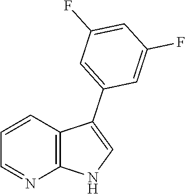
C1=CC2=C(N=C1)NC=C2C1=CC(F)=CC(F)=C1
